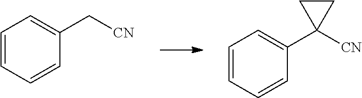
C1=CC=CC(C[CN])=C1.C1=CC=CC(C2([CN])CC2)=C1
